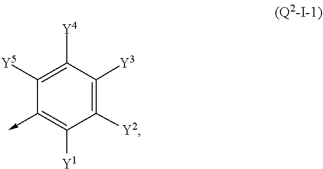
C1([Y5])=C([Y4])C([Y3])=C([Y2])C([Y1])=C1->C
